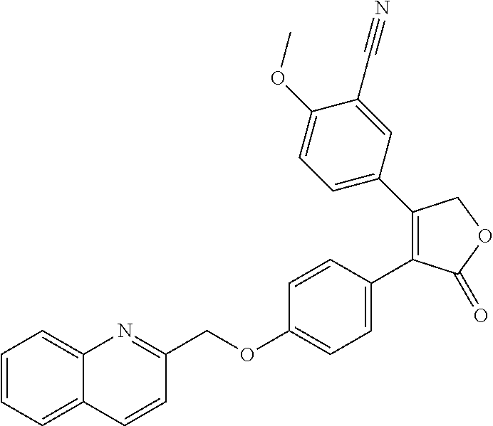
C1=CC=C2C(=C1)N=C(COC1=CC=C(C3=C(C4=CC=C(OC)C(C#N)=C4)COC3=O)C=C1)C=C2
